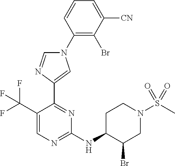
C1=CC=C([CN])C(Br)=C1N1C=NC(C2=NC(NC3C(Br)CN(S(=O)(=O)C)CC3)=NC=C2C(F)(F)F)=C1
